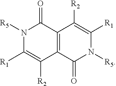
C12=C(C(=O)N([R5])C([R1])=C1[R2])C([R2])=C([R1])N([R5])C2=O
